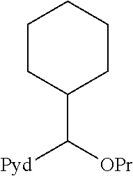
C1(C([OPr])[Pyd])CCCCC1
